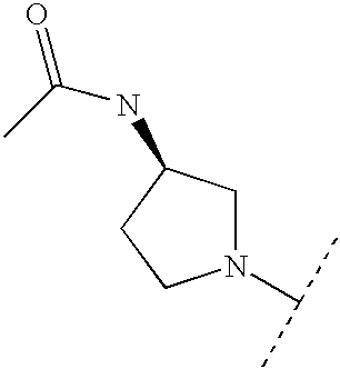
N1(C(C)C)CC(NC(C)=O)CC1
